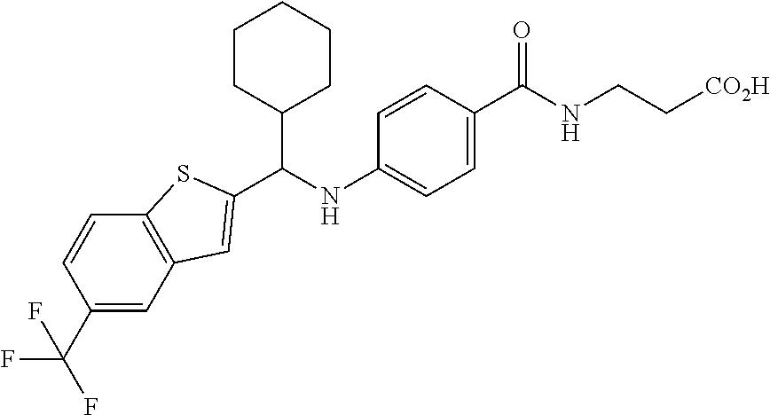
C(NC1=CC=C(C(NCC[CO2H])=O)C=C1)(C1CCCCC1)C1=CC2=C(C=CC(C(F)(F)F)=C2)S1
